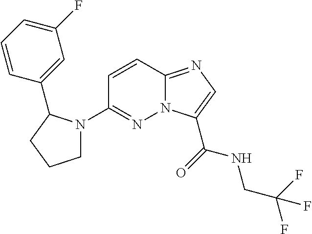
N12C(=NC=C1C(=O)NCC(F)(F)F)C=CC(N1CCCC1C1=CC(F)=CC=C1)=N2
